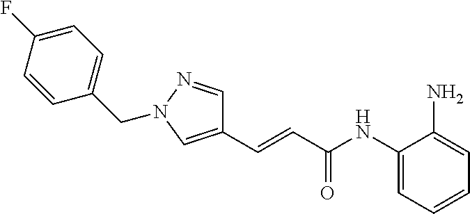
C1(CN2N=CC(C=CC(NC3=CC=CC=C3N)=O)=C2)=CC=C(F)C=C1
